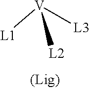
[V]([L2])([L1])[L3]
